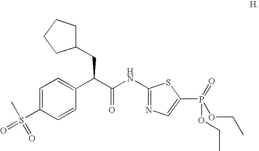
C1=C(S(C)(=O)=O)C=CC(C(C(NC2=NC=C(P(OCC)(OCC)=O)S2)=O)CC2CCCC2)=C1
